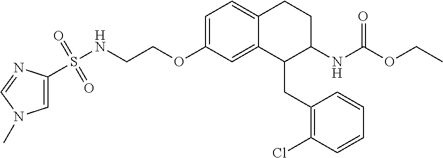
C1=C(OCCNS(=O)(=O)C2=CN(C)C=N2)C=C2C(=C1)CCC(NC(=O)OCC)C2CC1=C(Cl)C=CC=C1
